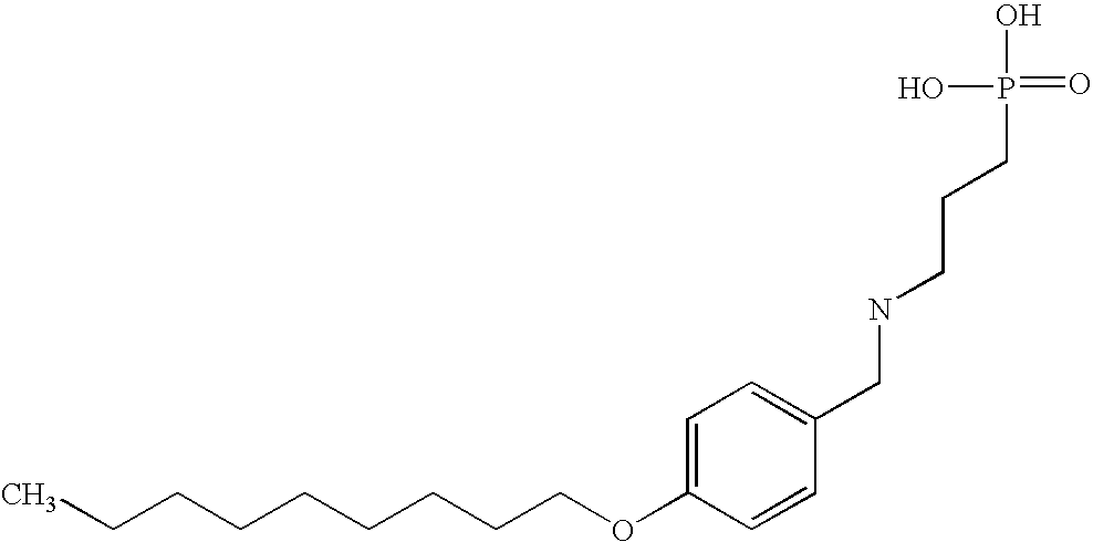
C(CCCCCCCOC1=CC=C(CNCCCP(=O)(O)O)C=C1)C
